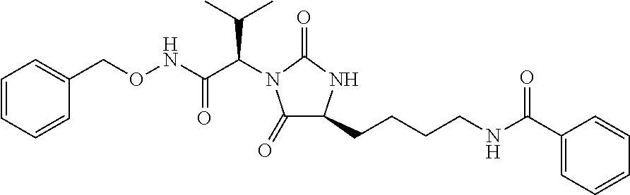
C1(=O)C(CCCCNC(C2=CC=CC=C2)=O)NC(=O)N1C(C(=O)NOCC1=CC=CC=C1)C(C)C
